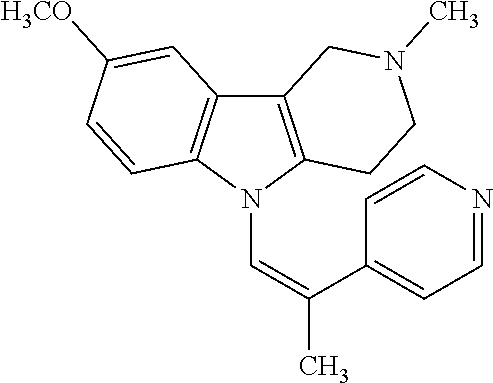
C12=C(N(C=C(C)C3=CC=NC=C3)C3=C1C=C([H3CO])C=C3)CCN(C)C2
